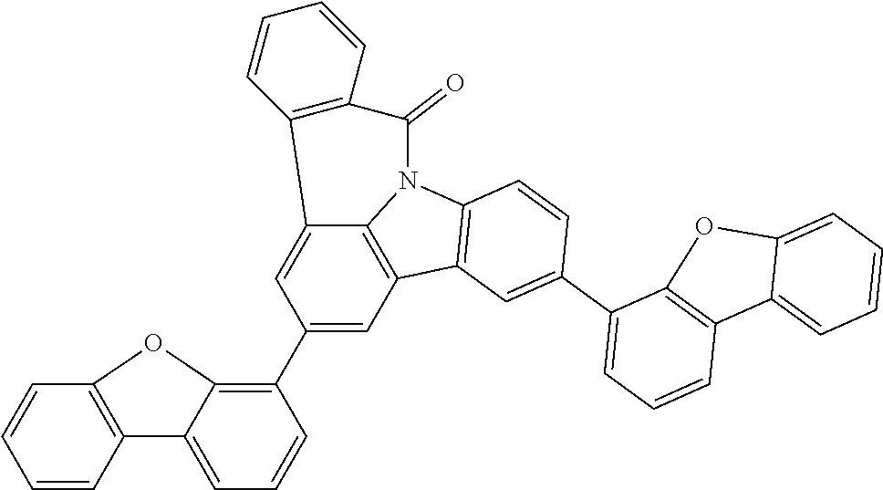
C12=CC(C3=C4C(=CC=C3)C3=C(C=CC=C3)O4)=CC3=C1N(C1=C3C=C(C3=CC=CC4=C3OC3=CC=CC=C43)C=C1)C(=O)C1=C2C=CC=C1
